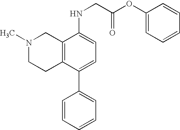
C12=C(C(C3=CC=CC=C3)=CC=C1NCC(OC1=CC=CC=C1)=O)CCN(C)C2
